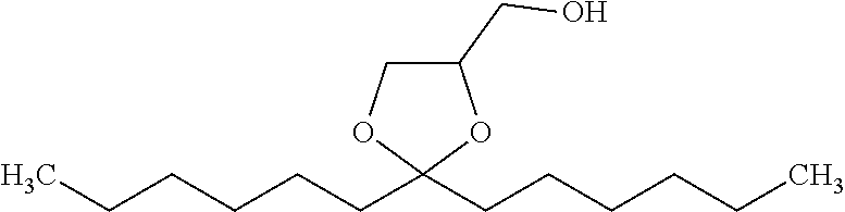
C(CCCCC1(CCCCCC)OC(CO)CO1)C
